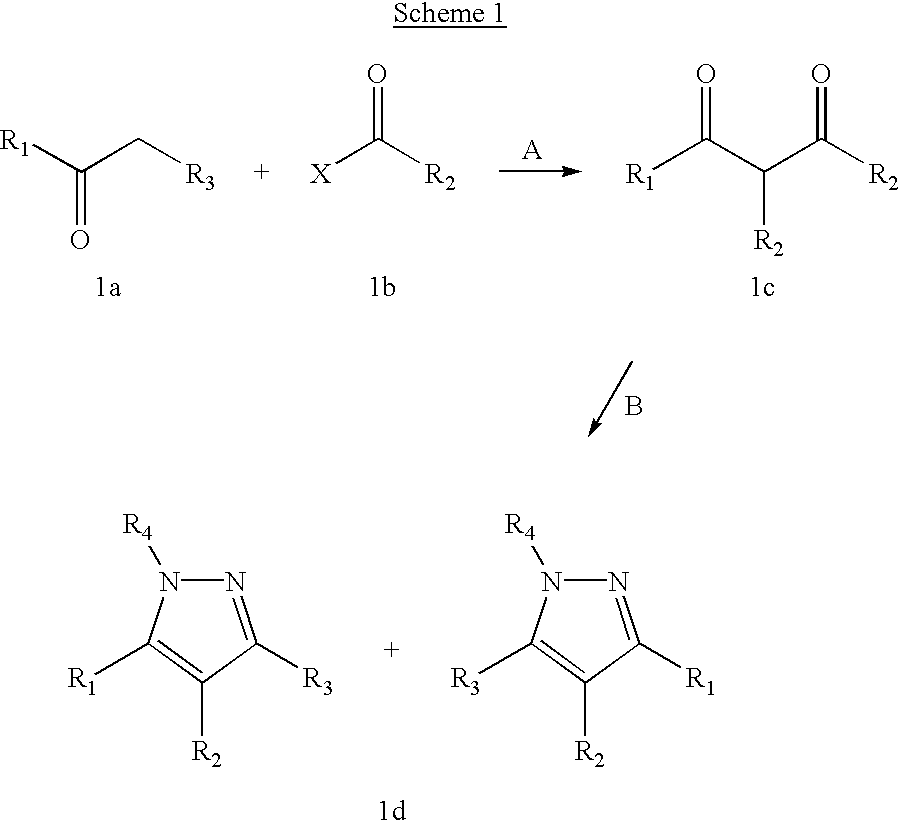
[X]C([R2])=O.[R1]C(=O)C[R3].[A].[R1]C(C([R2])C(=O)[R2])=O.B.N1=C([R1])C([R2])=C([R3])N1[R4].N1=C([R3])C([R2])=C([R1])N1[R4]
